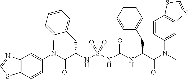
C(C(NS(NC(NC(C(N(C)C1=CC2=C(C=C1)SC=N2)=O)CC1=CC=CC=C1)=O)(=O)=O)CC1=CC=CC=C1)(N(C1=CC2=C(C=C1)SC=N2)C)=O
